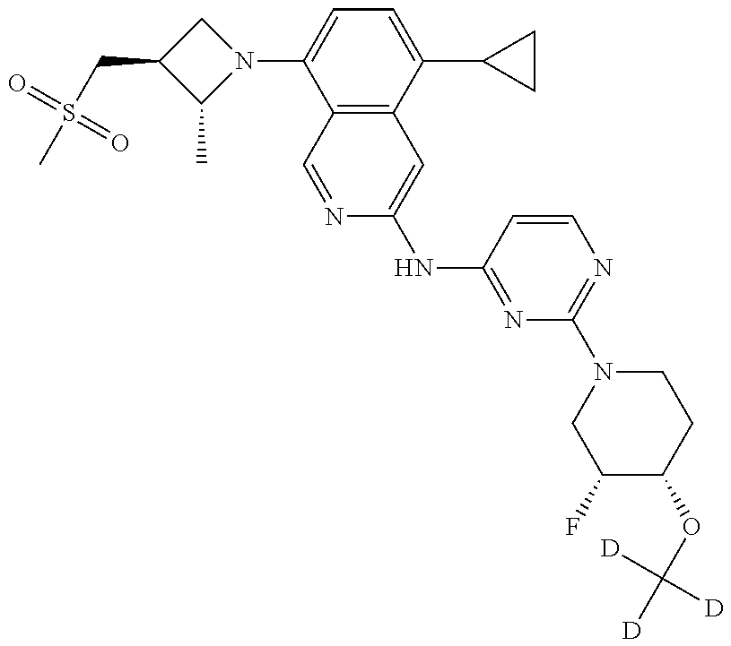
C12=C(C(C3CC3)=CC=C1N1CC(CS(C)(=O)=O)C1C)C=C(NC1=NC(N3CC(F)C(OC([D])([D])[D])CC3)=NC=C1)N=C2
